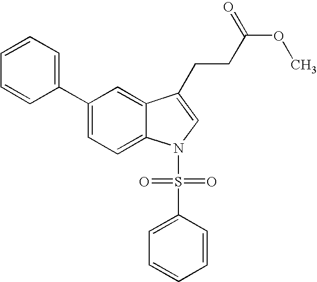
C1(C2=CC=CC=C2)=CC=C2C(=C1)C(CCC(OC)=O)=CN2S(=O)(=O)C1=CC=CC=C1
